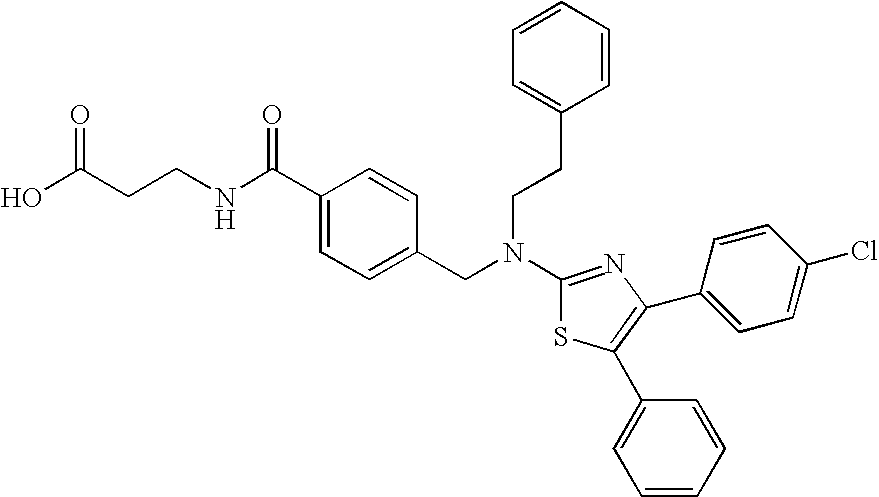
N(C1=NC(C2=CC=C(Cl)C=C2)=C(C2=CC=CC=C2)S1)(CC1=CC=C(C(NCCC(O)=O)=O)C=C1)CCC1=CC=CC=C1
